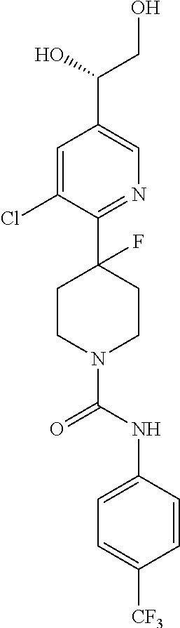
C1=C(Cl)C(C2(F)CCN(C(NC3=CC=C([CF3])C=C3)=O)CC2)=NC=C1C(CO)O
